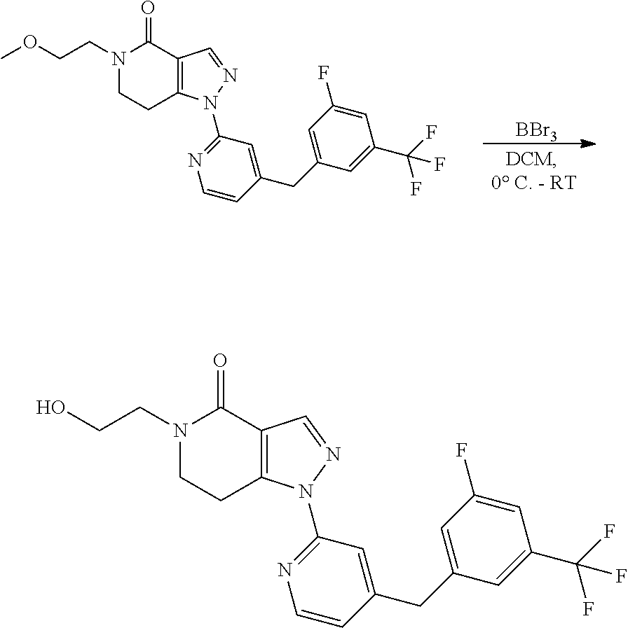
C1=C(CC2=CC(N3C4=C(C=N3)C(=O)N(CCOC)CC4)=NC=C2)C=C(C(F)(F)F)C=C1F.[BBr3].C1=C(CC2=CC(N3C4=C(C=N3)C(=O)N(CCO)CC4)=NC=C2)C=C(C(F)(F)F)C=C1F
